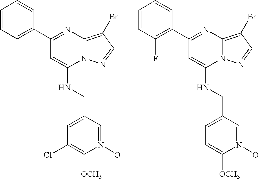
C1(C2=CC=CC=C2)=NC2=C(Br)C=NN2C(NCC2=CC(Cl)=C([OCH3])N(O)=C2)=C1.C1(C2=C(F)C=CC=C2)=NC2=C(Br)C=NN2C(NCC2=CC=C([OCH3])N(O)=C2)=C1
